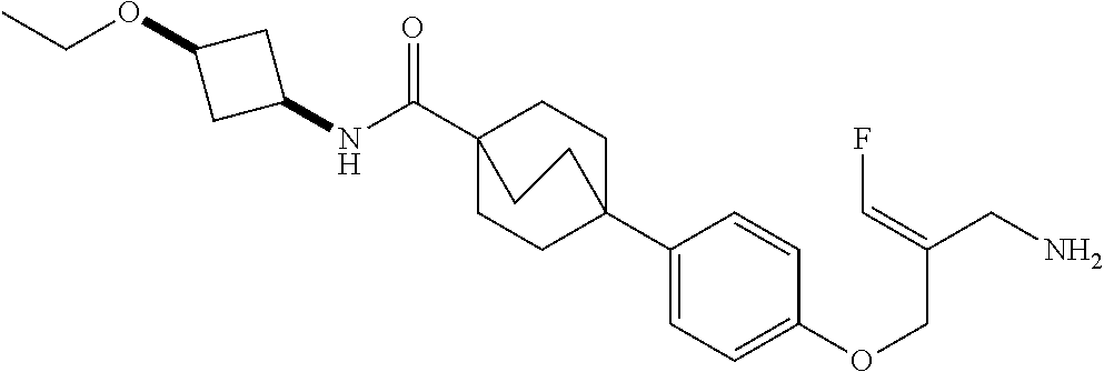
N(C(C12CCC(C3=CC=C(OCC(CN)=CF)C=C3)(CC1)CC2)=O)C1CC(OCC)C1
